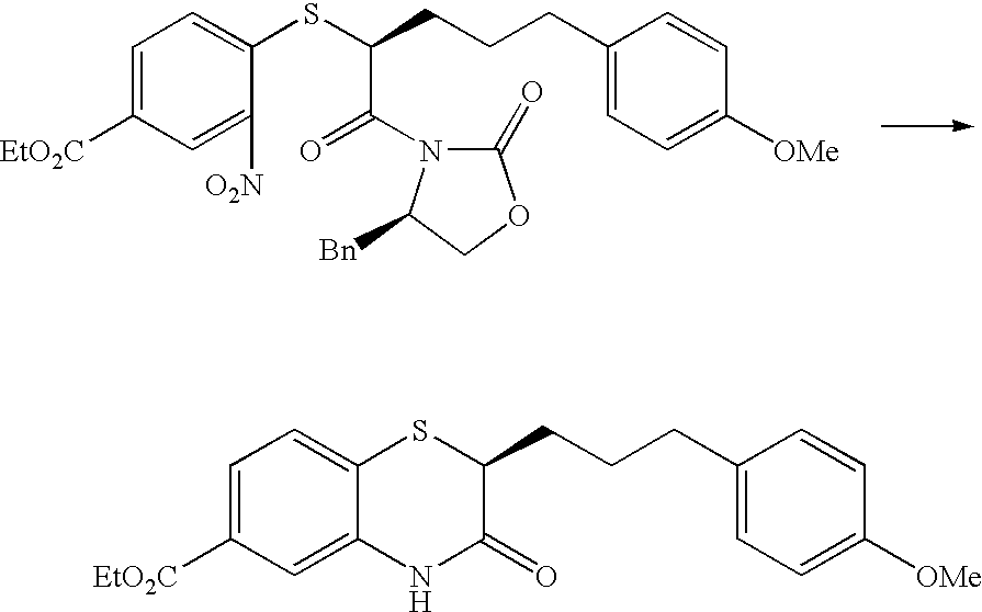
C(CCCC1=CC=C([OMe])C=C1)(SC1=CC=C([EtO2C])C=C1[O2N])C(=O)N1C(=O)OCC1[Bn].C1(CCCC2=CC=C([OMe])C=C2)SC2=CC=C([EtO2C])C=C2NC1=O
